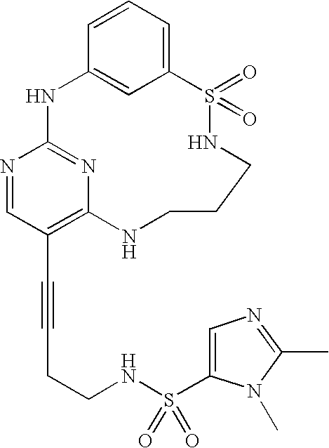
C1=CC=C2C=C1NC1=NC(=C(C#CCCNS(C3=CN=C(C)N3C)(=O)=O)C=N1)NCCCNS2(=O)=O
